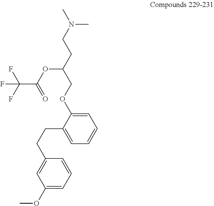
C1=CC=C(OC)C=C1CCC1=CC=CC=C1OCC(OC(=O)C(F)(F)F)CCN(C)C
